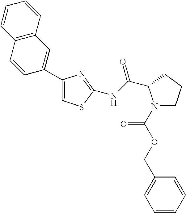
N1(C(OCC2=CC=CC=C2)=O)CCCC1C(NC1=NC(C2=CC3=C(C=C2)C=CC=C3)=CS1)=O
